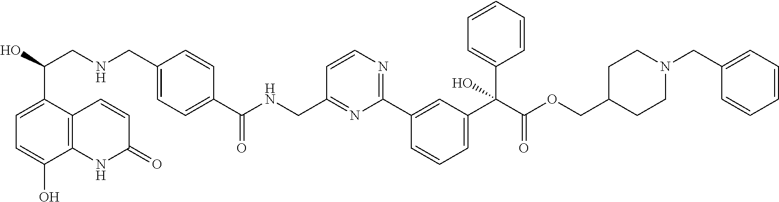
N(C(C1=CC=C(CNCC(O)C2=CC=C(O)C3=C2C=CC(=O)N3)C=C1)=O)CC1=NC(C2=CC(C(C(OCC3CCN(CC4=CC=CC=C4)CC3)=O)(C3=CC=CC=C3)O)=CC=C2)=NC=C1
